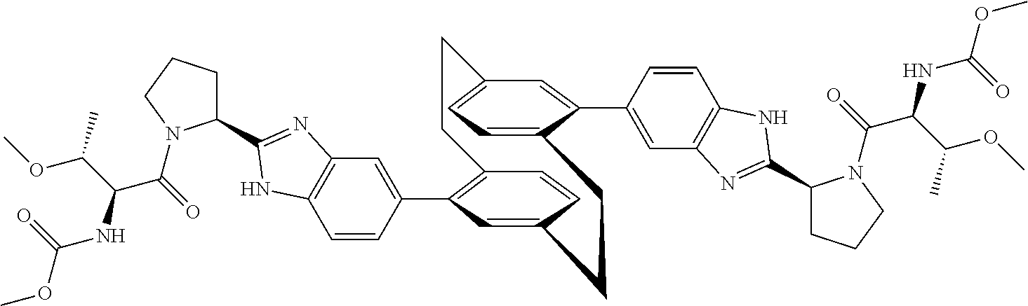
C1=CC(C2=C3C=CC(=C2)CCC2=CC=C(C=C2C2=CC4=C(C=C2)NC(C2CCCN2C(C(NC(OC)=O)C(OC)C)=O)=N4)CC3)=CC2=C1NC(C1CCCN1C(=O)C(NC(OC)=O)C(OC)C)=N2
